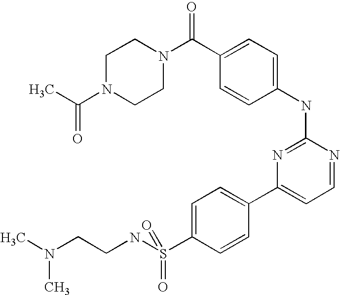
C1N(C(C)=O)CCN(C(C2=CC=C(NC3=NC(C4=CC=C(S(NCCN(C)C)(=O)=O)C=C4)=CC=N3)C=C2)=O)C1
